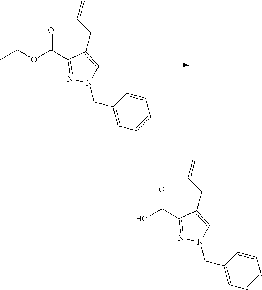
C1(C(O)=O)=NN(CC2=CC=CC=C2)C=C1CC=C.C1(C(OCC)=O)=NN(CC2=CC=CC=C2)C=C1CC=C
